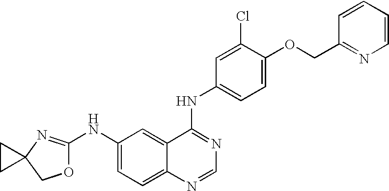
O1C(NC2=CC=C3C(=C2)C(NC2=CC=C(OCC4=NC=CC=C4)C(Cl)=C2)=NC=N3)=NC2(C1)CC2
